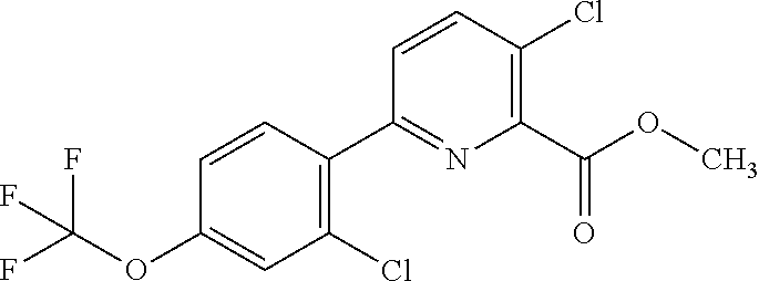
C1(Cl)=C(C2=NC(C(OC)=O)=C(Cl)C=C2)C=CC(OC(F)(F)F)=C1
